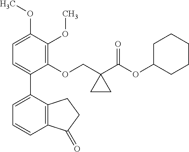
C1=C(OC)C(OC)=C(OCC2(C(OC3CCCCC3)=O)CC2)C(C2=CC=CC3=C2CCC3=O)=C1
